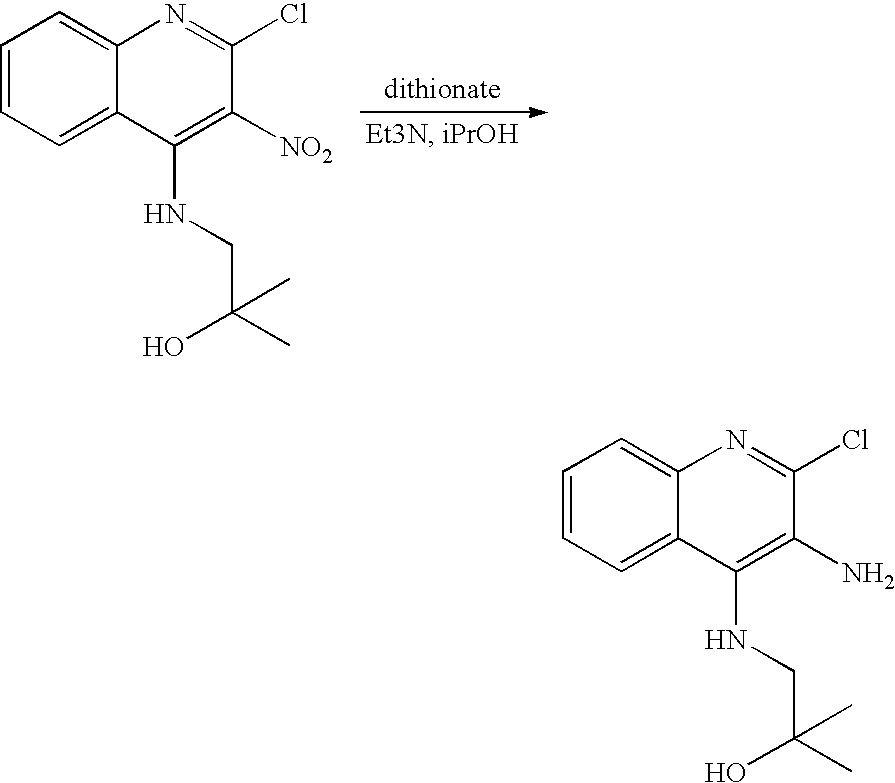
C1=CC=C2C(=C1)N=C(Cl)C([NO2])=C2NCC(C)(O)C.C1=CC=C2C(=C1)N=C(Cl)C(N)=C2NCC(C)(O)C
